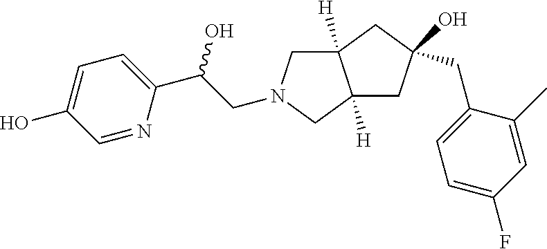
C(C(O)C1=CC=C(O)C=N1)N1CC2([H])C([H])(C1)CC(CC1=CC=C(F)C=C1C)(O)C2
